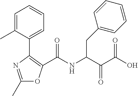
C1(C)=NC(C2=CC=CC=C2C)=C(C(NC(C(C(O)=O)=O)CC2=CC=CC=C2)=O)O1
